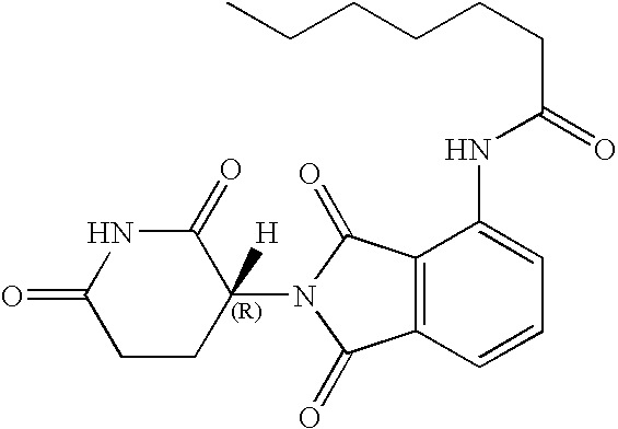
C1(=O)CCC(N2C(=O)C3=C(C2=O)C(NC(=O)CCCCCC)=CC=C3)([H])C(=O)N1
